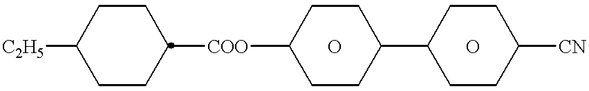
[C2H5]C1CCC([COO]C2CCC(C3CCC([CN])CC3)CC2)CC1.O.O
